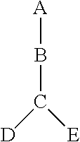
[A]BC([D])[E]
